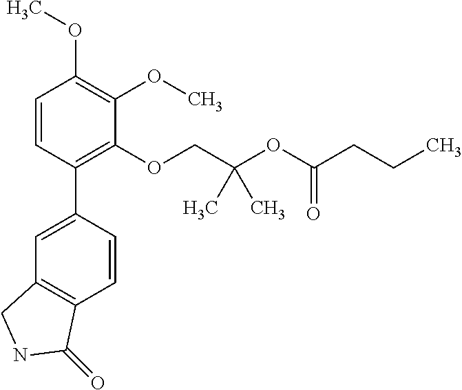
C1=CC(C2=CC3=C(C=C2)C(=O)NC3)=C(OCC(OC(CCC)=O)(C)C)C(OC)=C1OC
